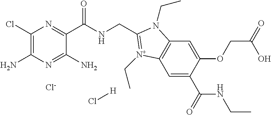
C1=C(C(=O)NCC)C(OCC(=O)O)=CC2=C1[N+](CC)=C(CNC(C1=NC(Cl)=C(N)N=C1N)=O)N2CC.Cl[H].[Cl-]
